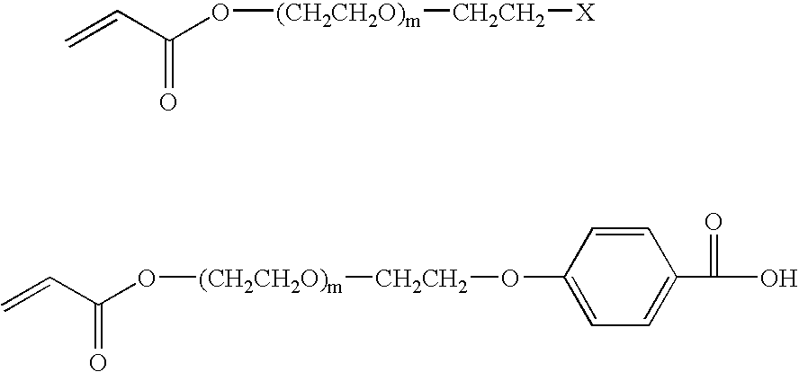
C(=O)(C=C)O[(CH2CH2O)m][CH2CH2][X].C1=C(O[CH2CH2][(CH2CH2O)m]OC(=O)C=C)C=CC(C(=O)O)=C1
